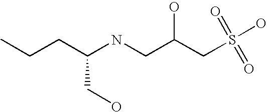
N(CC(CS(O)(=O)=O)O)C(CCC)CO
